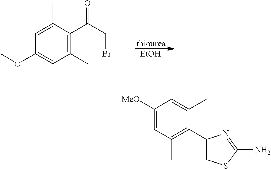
C1=C(C)C(C(CBr)=O)=C(C)C=C1OC.[thiourea].[EtOH].C1([MeO])=CC(C)=C(C2=CSC(N)=N2)C(C)=C1
